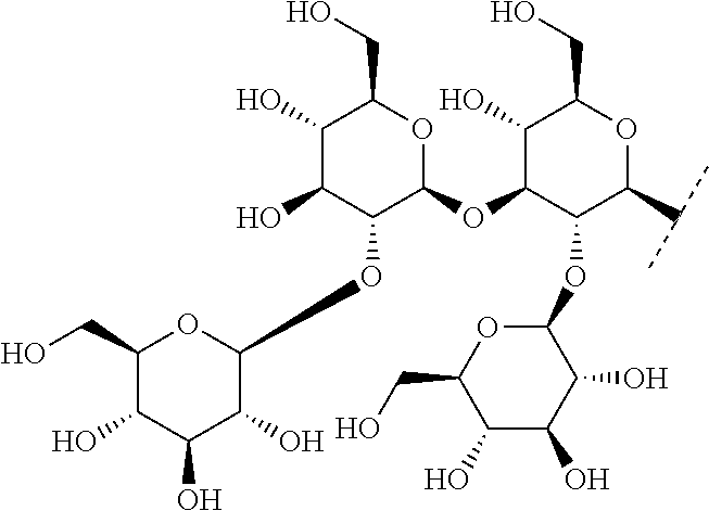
C1(O)C(O)C(OC2C(O)C(O)C(O)C(CO)O2)C(OC2C(O)C(CO)OC(C(C)C)C2OC2OC(CO)C(O)C(O)C2O)OC1CO
